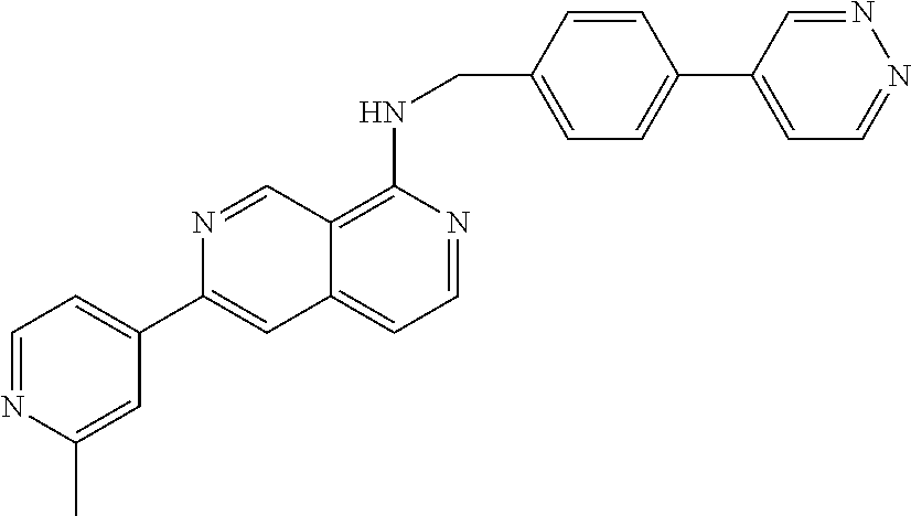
C12=C(NCC3=CC=C(C4=CC=NN=C4)C=C3)N=CC=C1C=C(C1=CC=NC(C)=C1)N=C2
